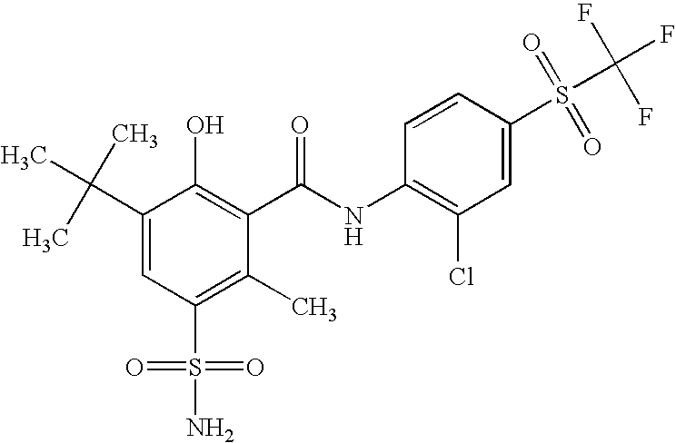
C1(C(C)(C)C)=CC(S(=O)(=O)N)=C(C)C(C(NC2=C(Cl)C=C(S(=O)(=O)C(F)(F)F)C=C2)=O)=C1O
